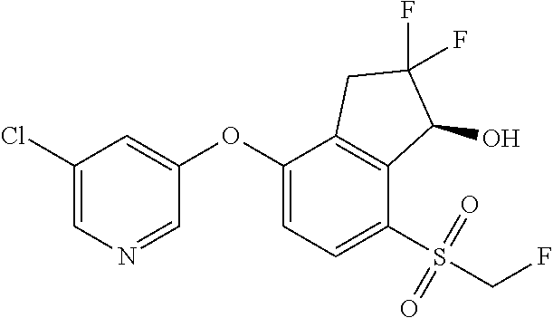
C1(Cl)=CN=CC(OC2=CC=C(S(=O)(=O)CF)C3=C2CC(F)(F)C3O)=C1
